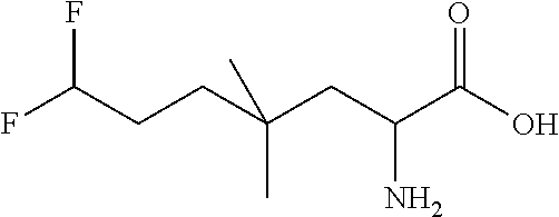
OC(C(CC(CCC(F)F)(C)C)N)=O
